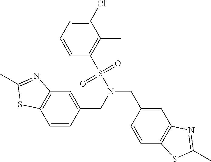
C1=CC(CN(CC2=CC3=C(C=C2)SC(C)=N3)S(C2=C(C)C(Cl)=CC=C2)(=O)=O)=CC2=C1SC(C)=N2
